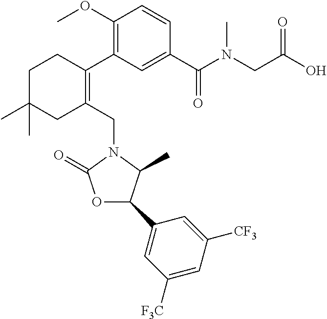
C1(OC)=C(C2=C(CN3C(=O)OC(C4=CC([F3C])=CC([CF3])=C4)C3C)CC(C)(C)CC2)C=C(C(=O)N(CC(O)=O)C)C=C1
